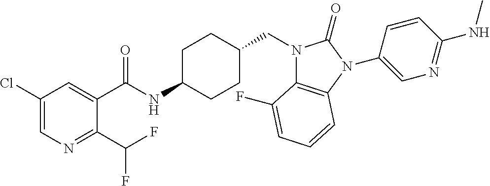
C1(Cl)=CN=C(C(F)F)C(C(NC2CCC(CN3C4=C(N(C5=CN=C(NC)C=C5)C3=O)C=CC=C4F)CC2)=O)=C1
